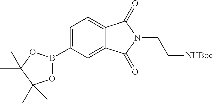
C12=CC(B3OC(C)(C)C(C)(C)O3)=CC=C1C(=O)N(CC[NHBoc])C2=O
